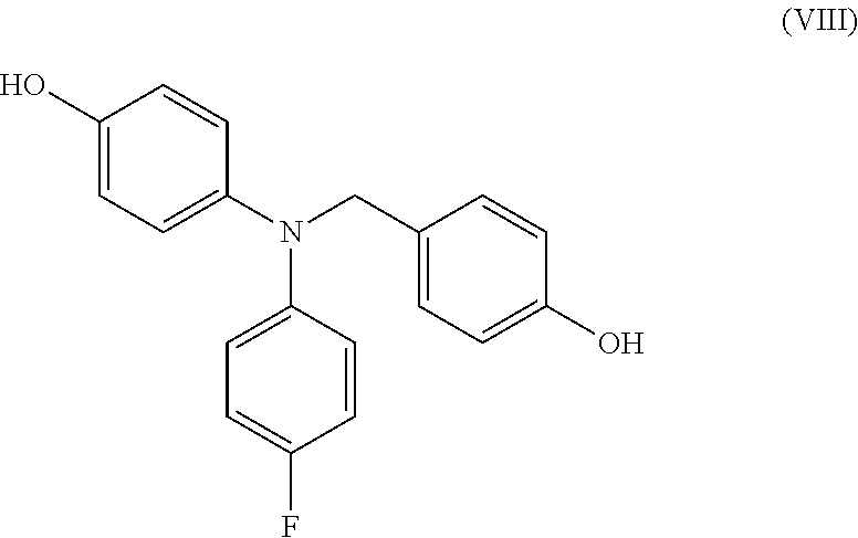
N(C1=CC=C(F)C=C1)(C1=CC=C(O)C=C1)CC1=CC=C(O)C=C1
